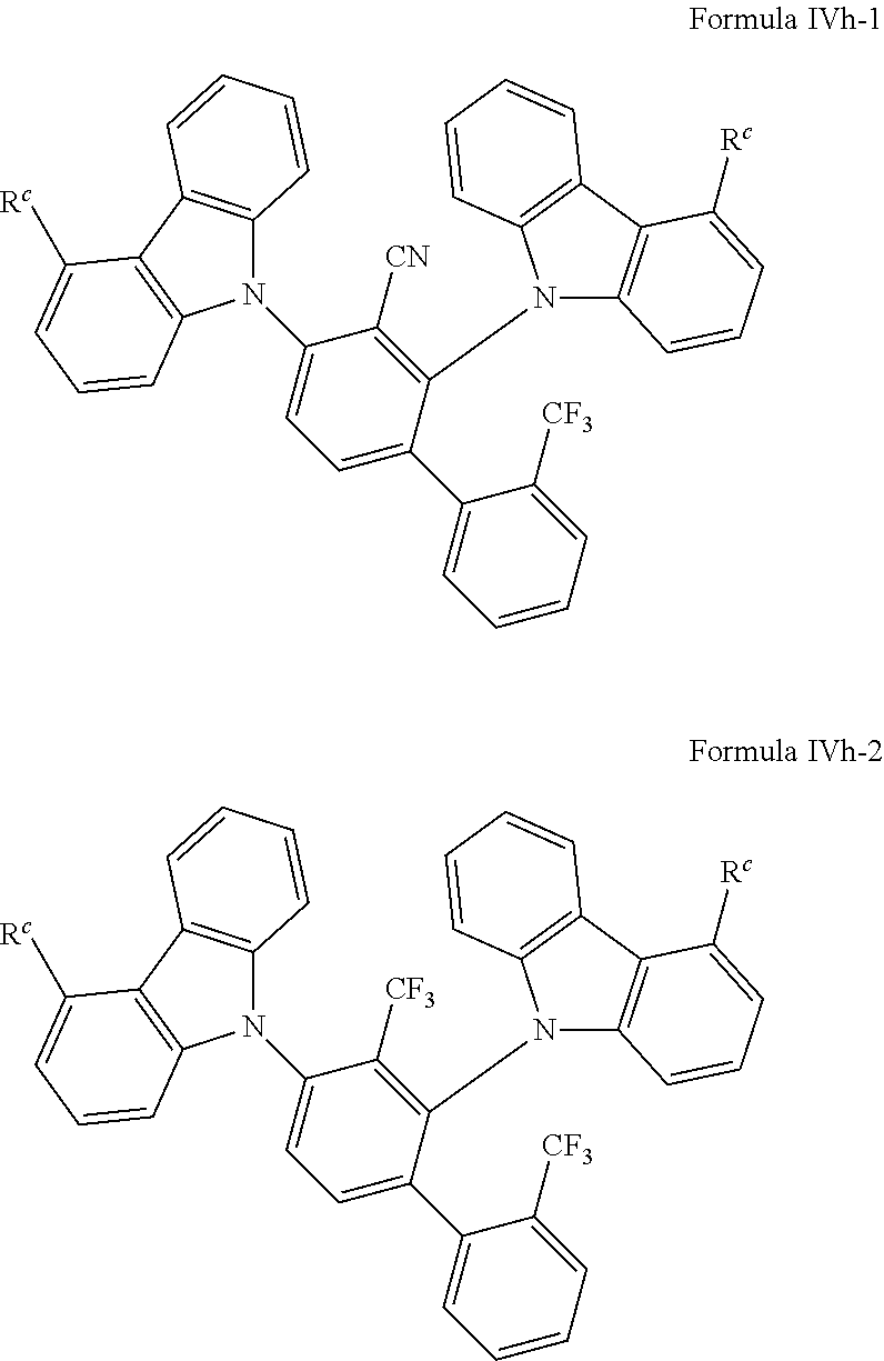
N1(C2=CC=C(C3=CC=CC=C3[CF3])C(N3C4=C(C5=C3C=CC=C5)C([Rc])=CC=C4)=C2[CN])C2=C(C3=C1C=CC=C3[Rc])C=CC=C2.N1(C2=CC=C(C3=CC=CC=C3[CF3])C(N3C4=C(C5=C3C=CC=C5)C([Rc])=CC=C4)=C2[CF3])C2=C(C3=C1C=CC=C3[Rc])C=CC=C2
